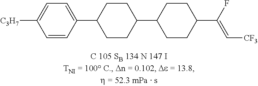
C1CC(C(F)=C[CF3])CCC1C1CCC(C2=CC=C([C3H7])C=C2)CC1
